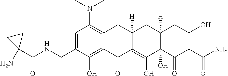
C1=C(CNC(C2(N)CC2)=O)C(O)=C2C(=C1N(C)C)CC1([H])C(=C(O)C3(O)C([H])(C1)CC(O)=C(C(N)=O)C3=O)C2=O
